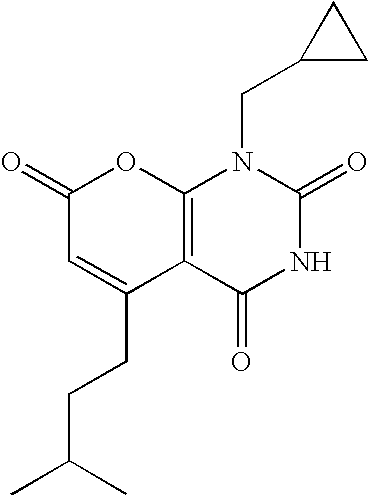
C1(=O)C=C(CCC(C)C)C2=C(O1)N(CC1CC1)C(=O)NC2=O
